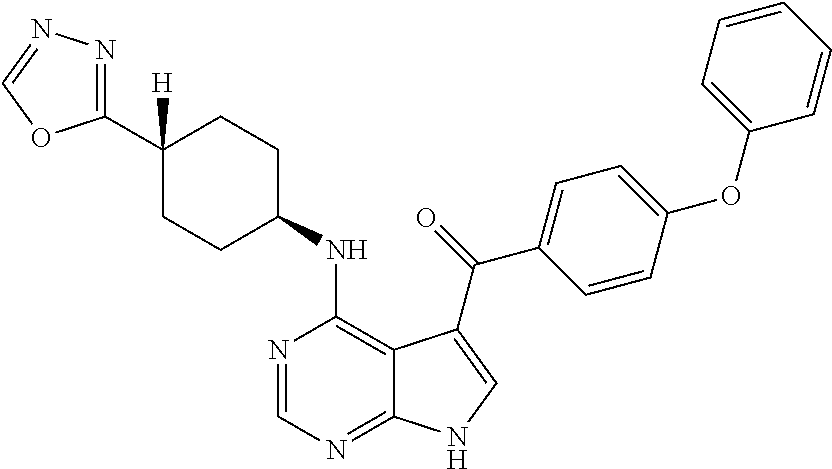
C1(C2=NN=CO2)([H])CCC(NC2=C3C(=NC=N2)NC=C3C(=O)C2=CC=C(OC3=CC=CC=C3)C=C2)CC1
